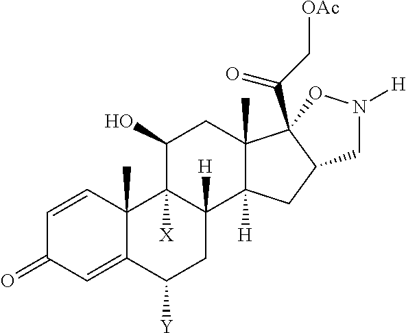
C1=CC2(C)C(=CC1=O)C([Y])CC1([H])C2([X])C(O)CC2(C)C1([H])CC1CN([H])OC21C(C[OAc])=O
